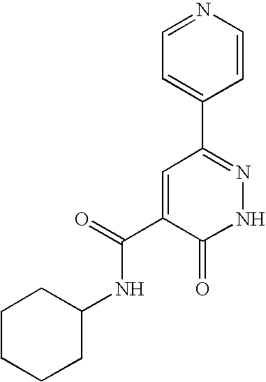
C1=C(C2=NNC(=O)C(C(=O)NC3CCCCC3)=C2)C=CN=C1
